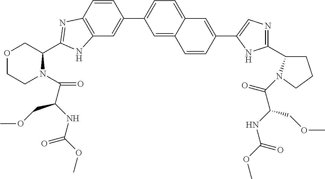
C12=C(C=CC(C3=CC=C4C(=C3)C=CC(C3=CN=C(C5CCCN5C(C(NC(=O)OC)COC)=O)N3)=C4)=C1)N=C(C1COCCN1C(C(NC(OC)=O)COC)=O)N2
